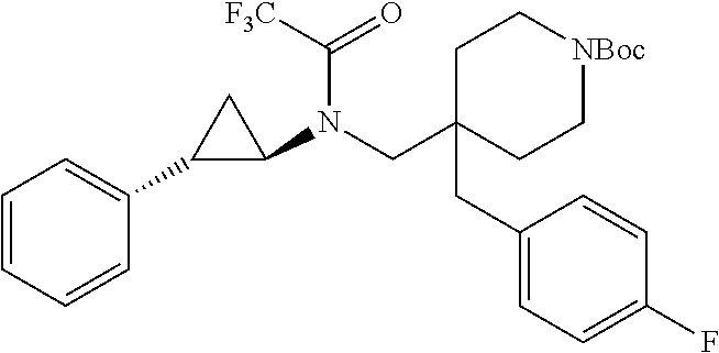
C1=CC=CC(C2C(N(CC3(CC4=CC=C(F)C=C4)CC[NBoc]CC3)C([F3C])=O)C2)=C1
